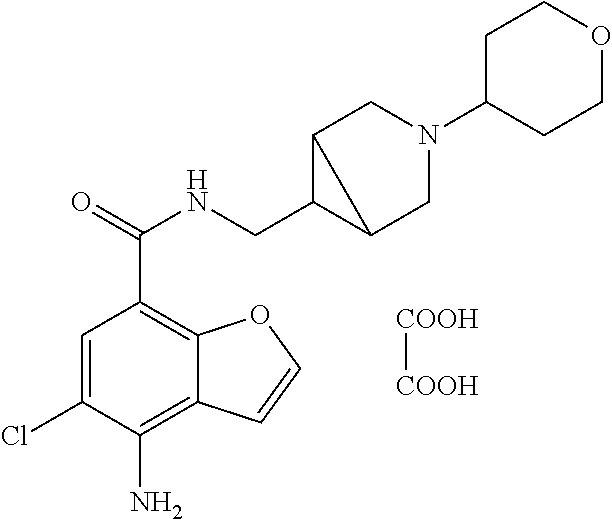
C1=C(Cl)C(N)=C2C(=C1C(=O)NCC1C3CN(C4CCOCC4)CC13)OC=C2.[COOH][COOH]
